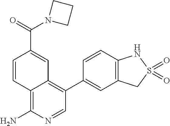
C1(C2=CC3=C(C=C2)NS(=O)(=O)C3)=C2C(=C(N)N=C1)C=CC(C(=O)N1CCC1)=C2
